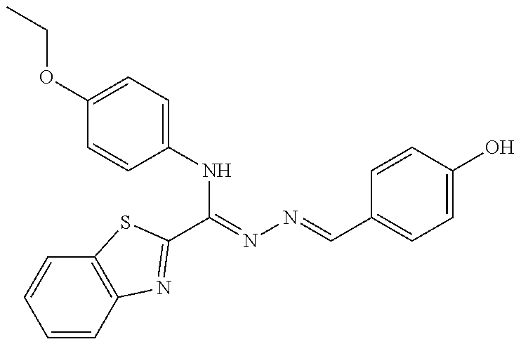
CCOC1=CC=C(NC(C2=NC3=C(C=CC=C3)S2)=NN=CC2=CC=C(O)C=C2)C=C1
